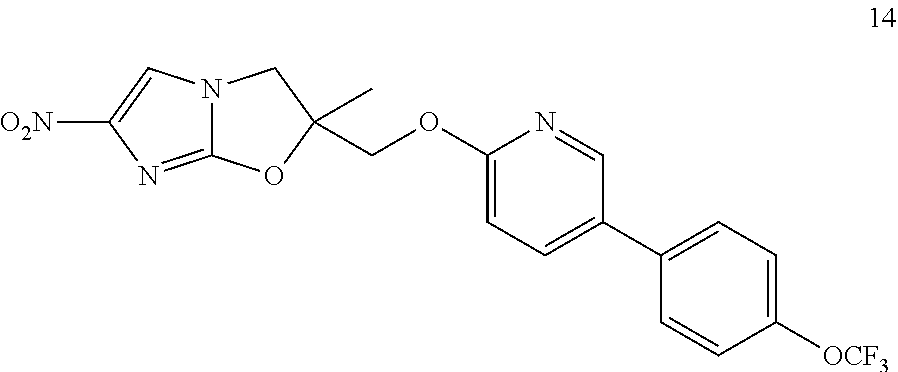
C12=NC([O2N])=CN1CC(COC1=CC=C(C3=CC=C([OCF3])C=C3)C=N1)(C)O2
